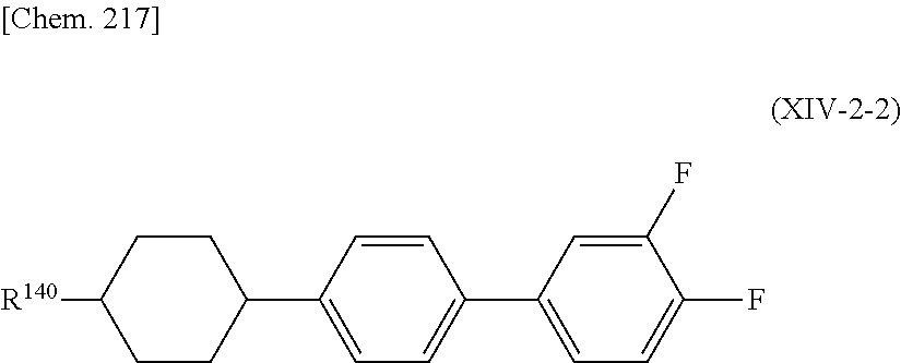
C1([R140])CCC(C2=CC=C(C3=CC=C(F)C(F)=C3)C=C2)CC1
